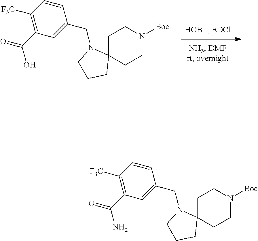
C1C2(CCN([Boc])C1)N(CC1=CC(C(O)=O)=C([F3C])C=C1)CCC2.C1C2(CCN([Boc])C1)N(CC1=CC(C(N)=O)=C([F3C])C=C1)CCC2
